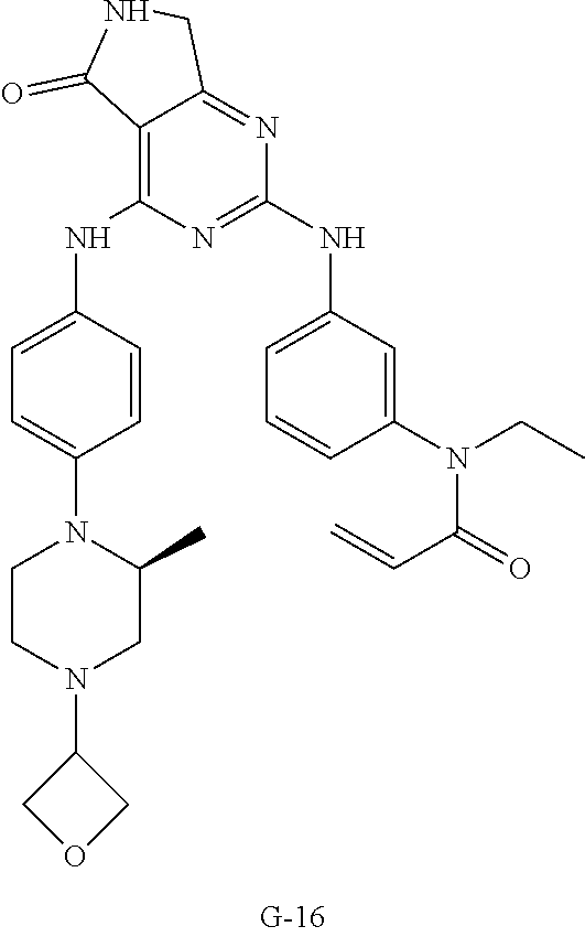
C1(NC2=C3C(=NC(NC4=CC=CC(N(C(C=C)=O)CC)=C4)=N2)CNC3=O)=CC=C(N2CCN(C3COC3)CC2C)C=C1
